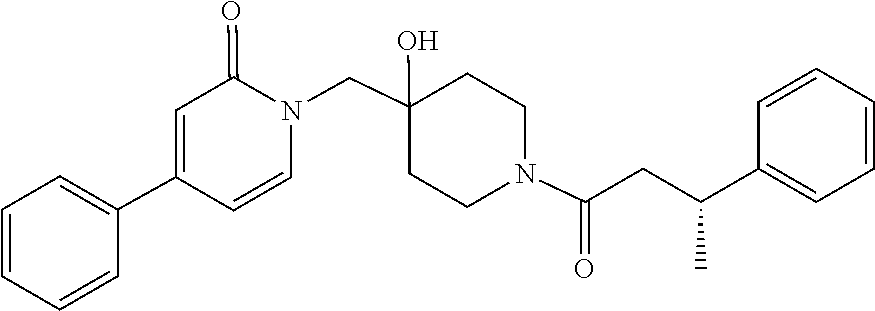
C1=CN(CC2(O)CCN(C(=O)CC(C3=CC=CC=C3)C)CC2)C(=O)C=C1C1=CC=CC=C1
